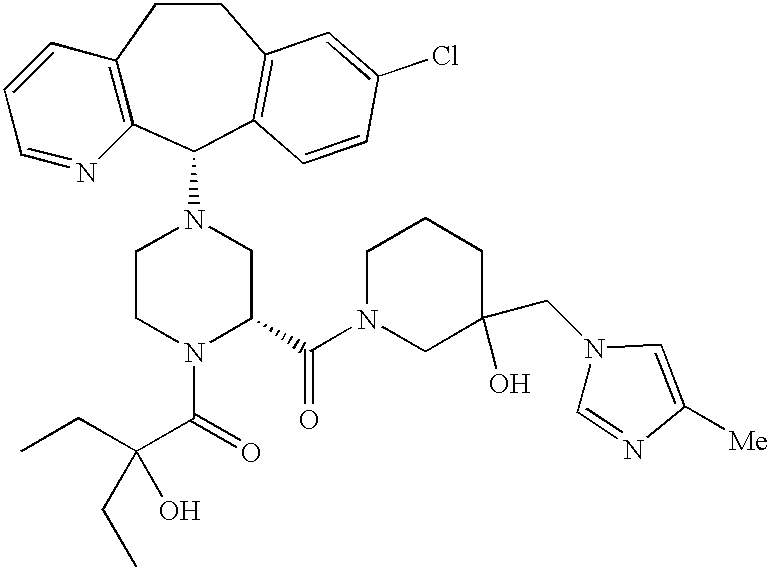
C12=C(C(N3CCN(C(=O)C(CC)(CC)O)C(C(N4CC(CN5C=NC([Me])=C5)(O)CCC4)=O)C3)C3=C(CC1)C=C(Cl)C=C3)N=CC=C2
